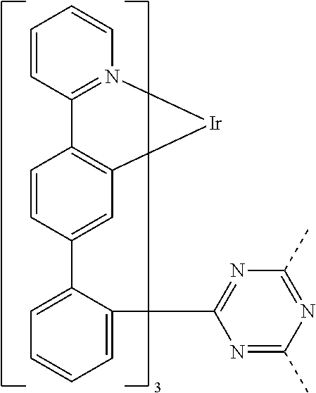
C1=C(C2=CC3=C(C=C2)C2=N(C=CC=C2)[Ir]3)C(C2=NC(C)=NC(C)=N2)=CC=C1
